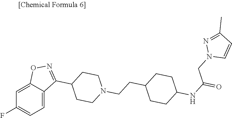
C1=C2C(=CC(F)=C1)ON=C2C1CCN(CCC2CCC(NC(=O)CN3C=CC(C)=N3)CC2)CC1
